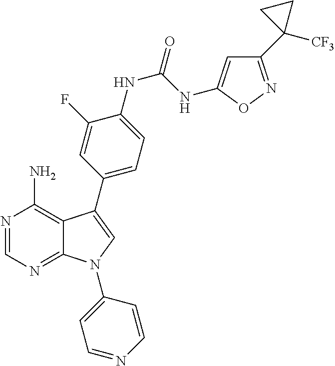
N1=CN=C2C(=C1N)C(C1=CC=C(NC(NC3=CC(C4([CF3])CC4)=NO3)=O)C(F)=C1)=CN2C1=CC=NC=C1
